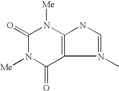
C1(=O)N([Me])C(=O)C2=C(N1[Me])NC=N2C
